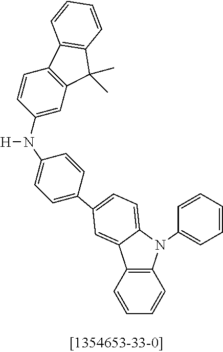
C1=CC=CC=C1N1C2=C(C=CC=C2)C2=CC(C3=CC=C(N(C4=CC5=C(C=C4)C4=C(C5(C)C)C=CC=C4)[H])C=C3)=CC=C12
